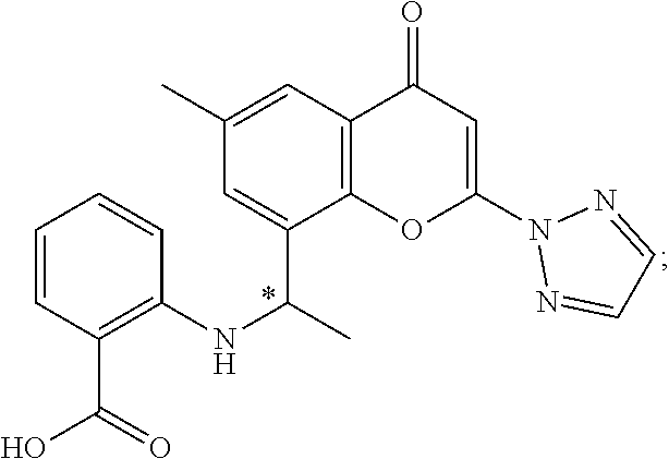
C1=CC(C(O)=O)=C(NC(C)C2=CC(C)=CC3=C2OC(N2N=CC=N2)=CC3=O)C=C1
